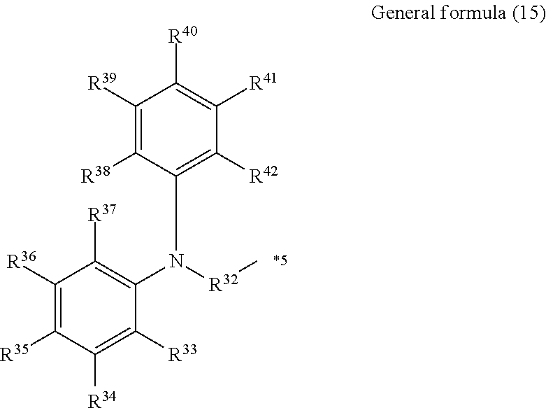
C1([R36])=C([R35])C([R34])=C([R33])C(N([R32]C)C2=C([R42])C([R41])=C([R40])C([R39])=C2[R38])=C1[R37]
